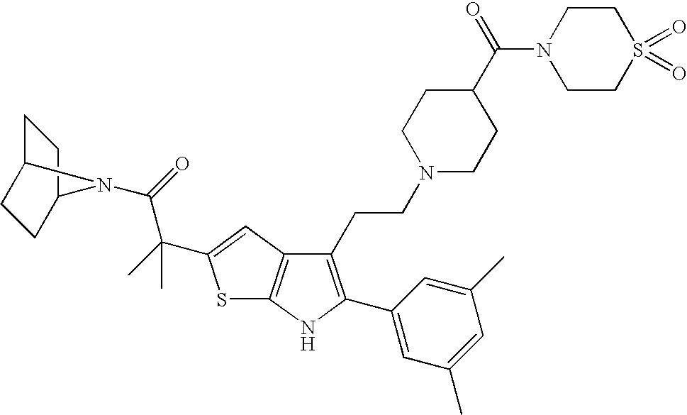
C1C2CCC(C1)N2C(=O)C(C)(C)C1=CC2=C(S1)NC(C1=CC(C)=CC(C)=C1)=C2CCN1CCC(C(=O)N2CCS(=O)(=O)CC2)CC1
